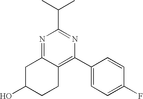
C12=C(C3=CC=C(F)C=C3)N=C(C(C)C)N=C1CC(O)CC2
